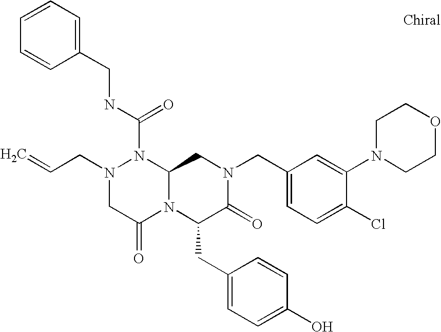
C(N1CC(=O)N2C(N1C(NCC1=CC=CC=C1)=O)CN(CC1=CC=C(Cl)C(N3CCOCC3)=C1)C(=O)C2CC1=CC=C(O)C=C1)C=C
